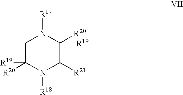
C1([R19])([R20])N([R18])C([R21])C([R19])([R20])N([R17])C1
